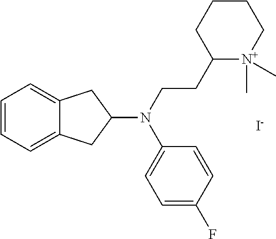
C1=CC=C2C(=C1)CC(N(CCC1[N+](C)(C)CCCC1)C1=CC=C(F)C=C1)C2.[I-]
